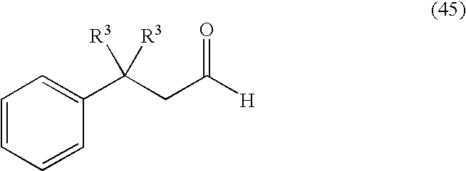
C1=CC=CC(C(CC([H])=O)([R3])[R3])=C1
